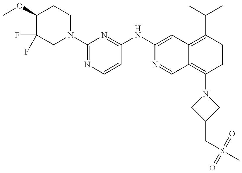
C1(OC)C(F)(F)CN(C2=NC=CC(NC3=CC4=C(C(C)C)C=CC(N5CC(CS(C)(=O)=O)C5)=C4C=N3)=N2)CC1
